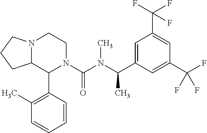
C1=C(C(N(C(N2C(C3=C(C)C=CC=C3)C3N(CC2)CCC3)=O)C)C)C=C(C(F)(F)F)C=C1C(F)(F)F
